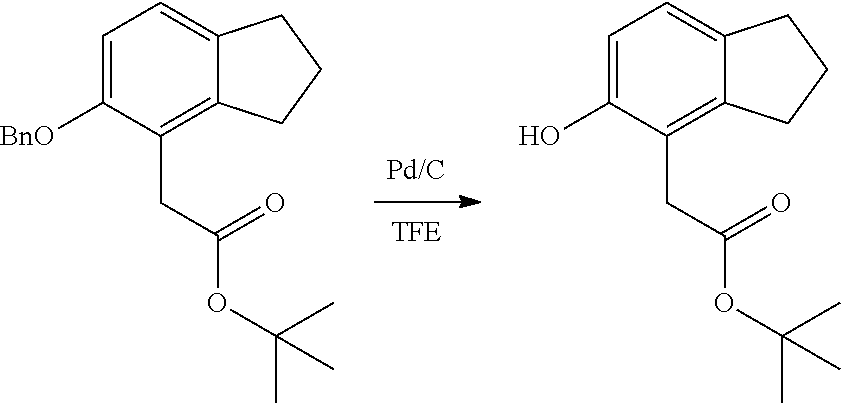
C1=C([BnO])C(CC(OC(C)(C)C)=O)=C2C(=C1)CCC2.C1=C(O)C(CC(OC(C)(C)C)=O)=C2C(=C1)CCC2
